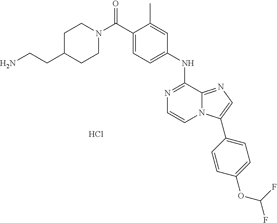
N1(C(C2=CC=C(NC3=NC=CN4C3=NC=C4C3=CC=C(OC(F)F)C=C3)C=C2C)=O)CCC(CCN)CC1.Cl
